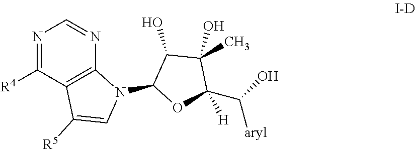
N1=C([R4])C2=C(N=C1)N(C1OC([H])(C(O)[aryl])C(O)(C)C1O)C=C2[R5]
